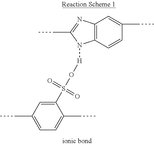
C1(CC)=CC=C(CC)C(S(O[H]N2C3=C(N=C2CC)C=C(CC)C=C3)(=O)=O)=C1
